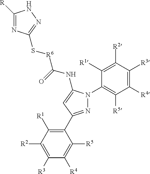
C1(C2=NN(C3=C([R5])C([R4])=C([R3])C([R2])=C3[R1])C(NC([R6]SC3=NNC([R])=N3)=O)=C2)=C([R1])C([R2])=C([R3])C([R4])=C1[R5]
